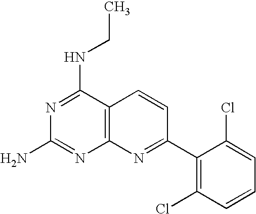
C12=C(C(NCC)=NC(N)=N1)C=CC(C1=C(Cl)C=CC=C1Cl)=N2
